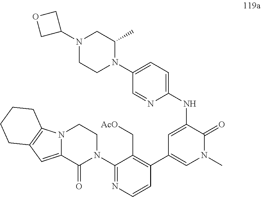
N(C1=CC(C2=C(C[AcO])C(N3CCN4C(=CC5=C4CCCC5)C3=O)=NC=C2)=CN(C)C1=O)C1=CC=C(N2C(C)CN(C3COC3)CC2)C=N1
